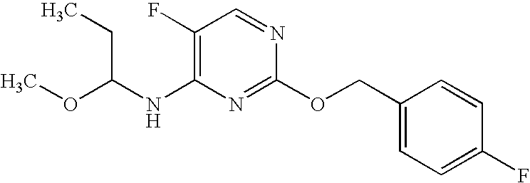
C1(F)=C(NC(OC)CC)N=C(OCC2=CC=C(F)C=C2)N=C1
